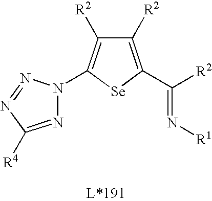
N(=C([R2])C1=C([R2])C([R2])=C(N2N=C([R4])N=N2)[Se]1)[R1]
